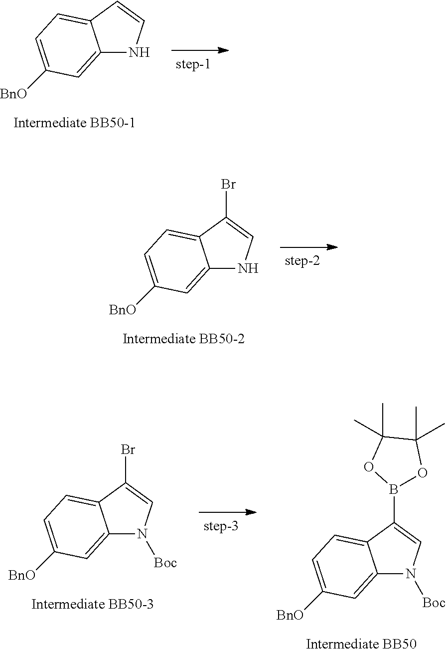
C12=CC([BnO])=CC=C1C=CN2.C12=CC([BnO])=CC=C1C(Br)=CN2.C12=CC([BnO])=CC=C1C(Br)=CN2[Boc].C12=CC([BnO])=CC=C1C(B1OC(C)(C)C(C)(C)O1)=CN2[Boc]
